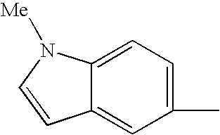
C12=CC=C(C)C=C1C=CN2[Me]
